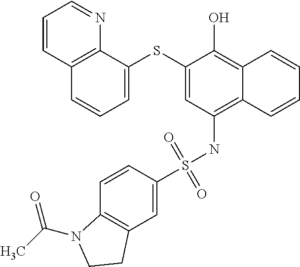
C1=C(SC2=CC=CC3=C2N=CC=C3)C(O)=C2C(=C1NS(C1=CC3=C(C=C1)N(C(C)=O)CC3)(=O)=O)C=CC=C2
